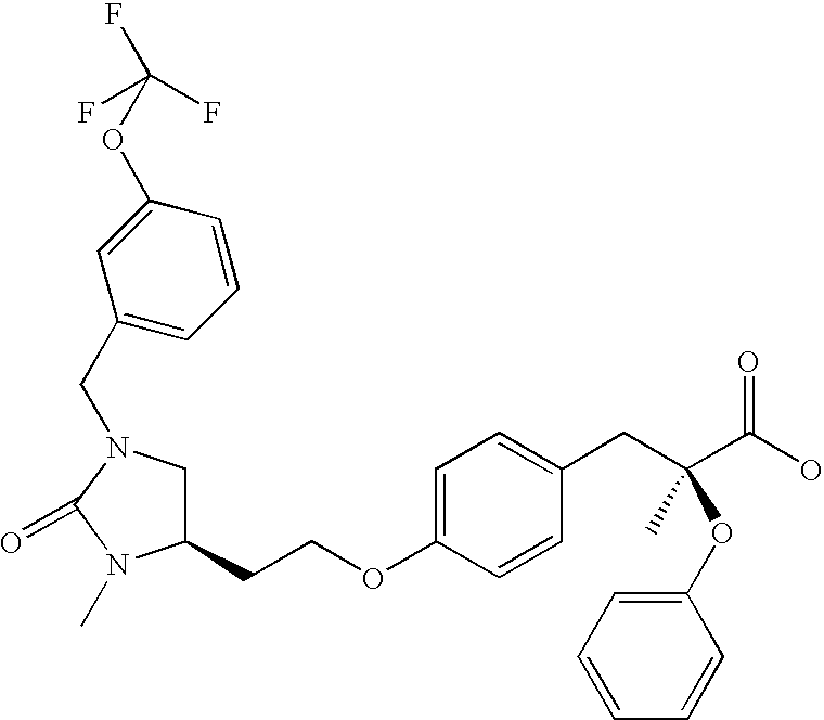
C1C(CCOC2=CC=C(CC(C(O)=O)(C)OC3=CC=CC=C3)C=C2)N(C)C(=O)N1CC1=CC=CC(OC(F)(F)F)=C1
